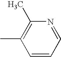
C1=CC=NC(C)=C1C
